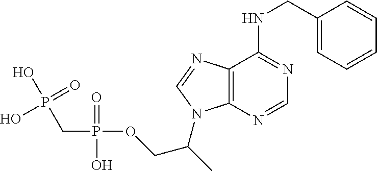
C12=C(N=CN1C(COP(CP(O)(=O)O)(=O)O)C)C(NCC1=CC=CC=C1)=NC=N2
